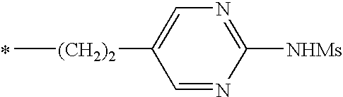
C[(CH2)2]C1=CN=C([NHMs])N=C1.*
